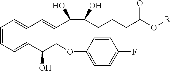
C(O)(CCCC(=O)O[R])C(O)C=CC=CC=CC=CC(COC1=CC=C(F)C=C1)O
